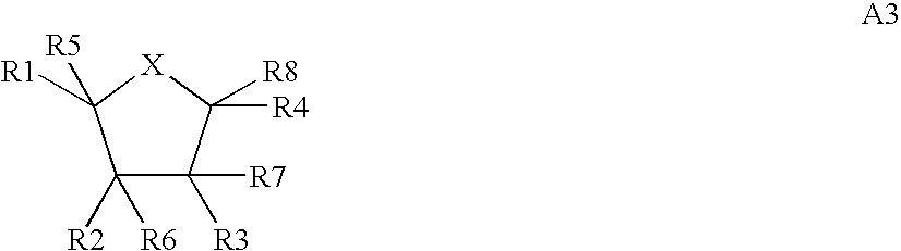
C1([R2])([R6])C([R7])([R3])C([R8])([R4])[X]C1([R1])[R5]
